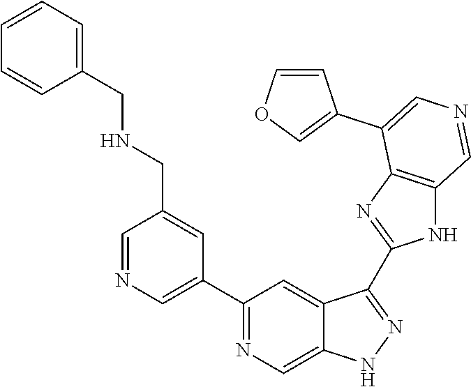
C1(C2=CN=CC(CNCC3=CC=CC=C3)=C2)=NC=C2C(=C1)C(C1=NC3=C(N1)C=NC=C3C1=COC=C1)=NN2
